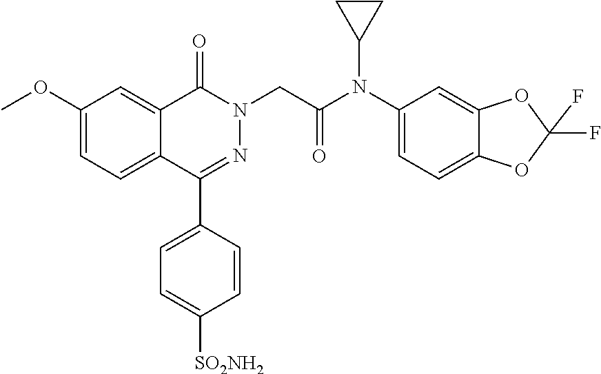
C1(OC)=CC=C2C(=C1)C(=O)N(CC(=O)N(C1=CC=C3C(=C1)OC(F)(F)O3)C1CC1)N=C2C1=CC=C([SO2NH2])C=C1
